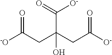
C(C(CC([O-])=O)(O)C(=O)[O-])C([-O])=O
